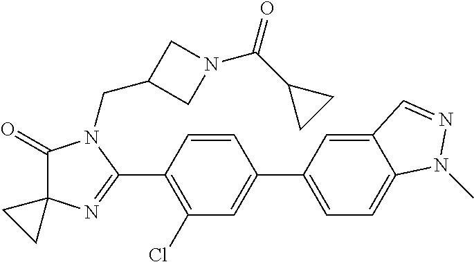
C1(=O)C2(N=C(C3=C(Cl)C=C(C4=CC=C5C(=C4)C=NN5C)C=C3)N1CC1CN(C(C3CC3)=O)C1)CC2
